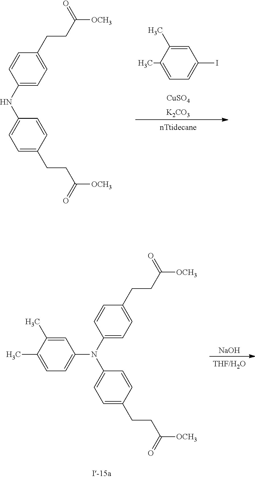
C1=C(C)C(C)=CC(I)=C1.[CuSO4].[K2CO3].N(C1=CC=C(CCC(=O)[OCH3])C=C1)C1=CC=C(CCC(=O)[OCH3])C=C1.N(C1=CC=C(CCC(=O)[OCH3])C=C1)(C1=CC=C(CCC(=O)[OCH3])C=C1)C1=CC=C(C)C(C)=C1.[NaOH]
